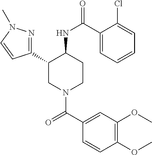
C1(C2CN(C(C3=CC(OC)=C(OC)C=C3)=O)CCC2NC(=O)C2=CC=CC=C2Cl)=NN(C)C=C1
